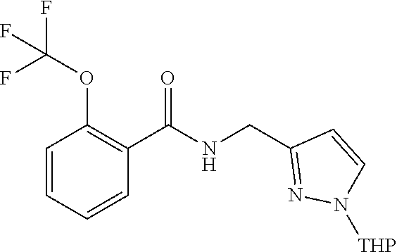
C1(C(NCC2=NN([THP])C=C2)=O)=C(OC(F)(F)F)C=CC=C1
